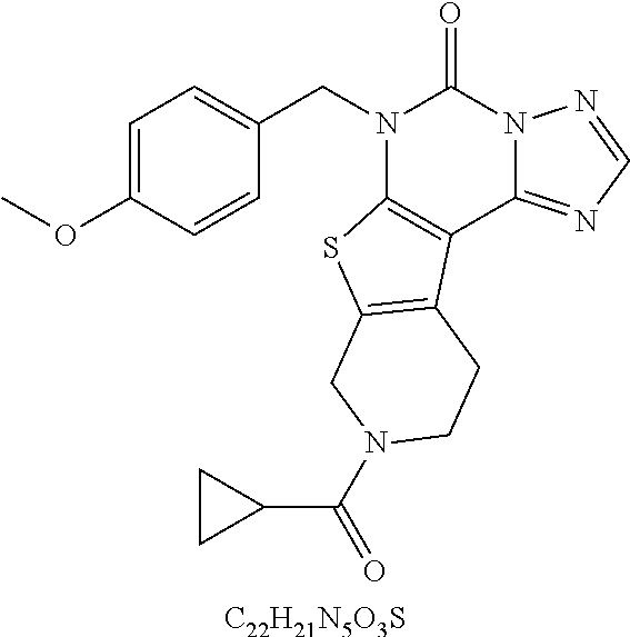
C1=C(OC)C=CC(CN2C3=C(C4=NC=NN4C2=O)C2=C(S3)CN(C(=O)C3CC3)CC2)=C1.[C22H21N5O3S]
